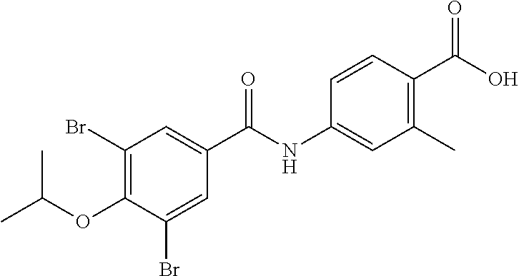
C1(Br)=C(OC(C)C)C(Br)=CC(C(NC2=CC(C)=C(C(O)=O)C=C2)=O)=C1
